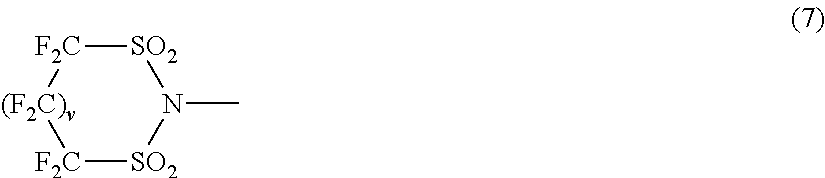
[F2C]1[SO2]N(C)[SO2][F2C][(F2C)v]1
